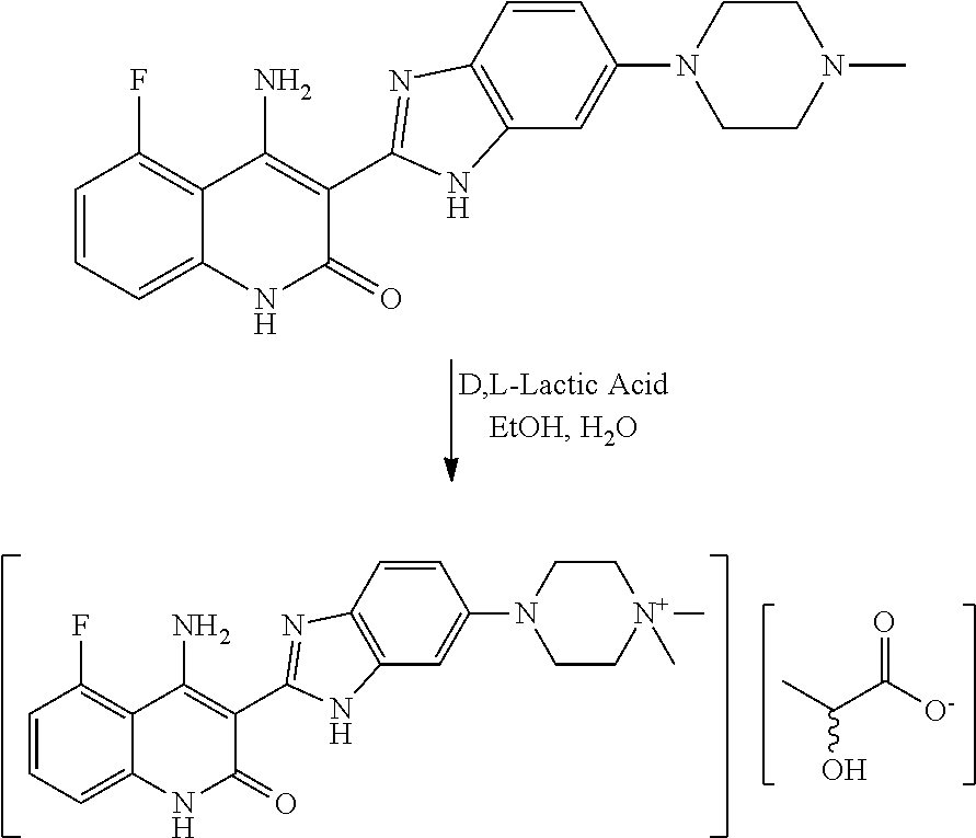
C1=CC2=C(C=C1N1CCN(C)CC1)NC(C1=C(N)C3=C(F)C=CC=C3NC1=O)=N2.O=C([O-])C(C)O.C1=CC2=C(C=C1N1CC[N+](C)(C)CC1)NC(C1=C(N)C3=C(F)C=CC=C3NC1=O)=N2
